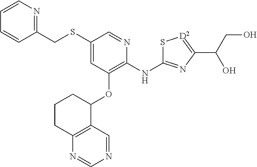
S(C1=CC(OC2CCCC3=C2C=NC=N3)=C(NC2=NC(C(CO)O)=[D2]S2)N=C1)CC1=NC=CC=C1
